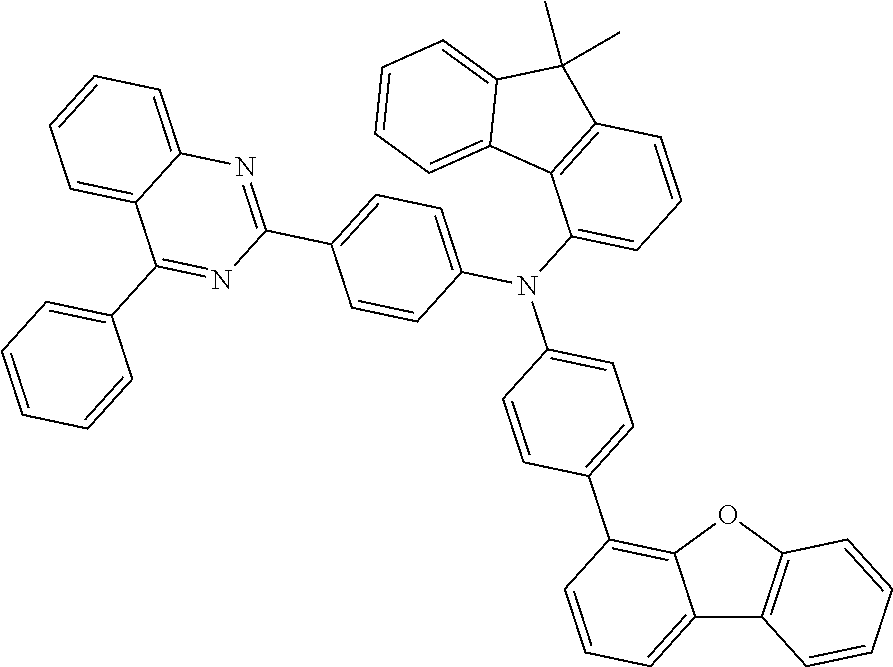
C12=CC=CC(C3=CC=C(N(C4=CC=CC5=C4C4=CC=CC=C4C5(C)C)C4=CC=C(C5=NC6=CC=CC=C6C(C6=CC=CC=C6)=N5)C=C4)C=C3)=C1OC1=C2C=CC=C1
